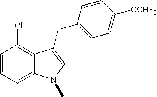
C1=CC=C2C(=C1Cl)C(CC1=CC=C([OCHF2])C=C1)=CN2C
